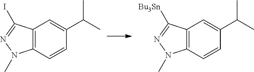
C12=C(C=CC(C(C)C)=C1)N(C)N=C2I.C12=C(C=CC(C(C)C)=C1)N(C)N=C2[Bu3Sn]
